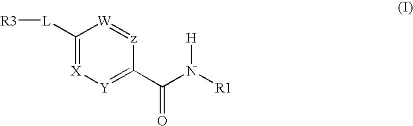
[R3][L]C1=[X][Y]=C(C(N([R1])[H])=O)[z]=[W]1
